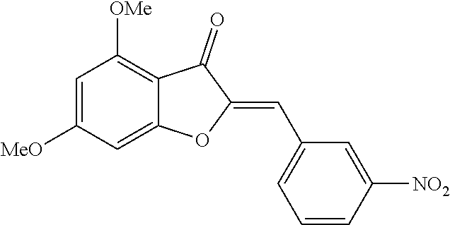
C1=C([MeO])C=C2C(=C1[OMe])C(=O)C(=CC1=CC=CC([NO2])=C1)O2
